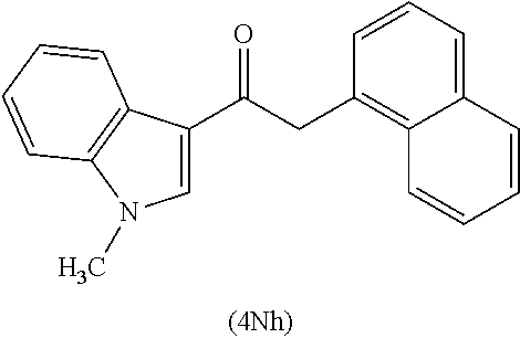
C1=CC=C2C(=C1CC(=O)C1=CN(C)C3=C1C=CC=C3)C=CC=C2
